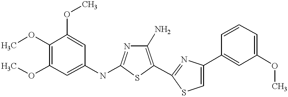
COC1=C(OC)C=C(NC2=NC(N)=C(C3=NC(C4=CC(OC)=CC=C4)=CS3)S2)C=C1OC
